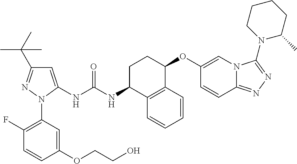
C1=C(NC(NC2C3=C(C(OC4=CN5C(=NN=C5N5C(C)CCCC5)C=C4)CC2)C=CC=C3)=O)N(C2=C(F)C=CC(OCCO)=C2)N=C1C(C)(C)C
